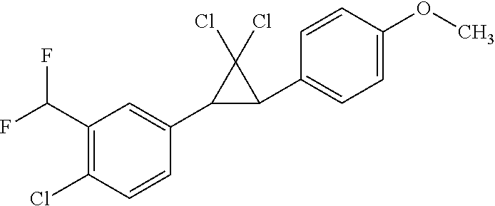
FC(C1=C(Cl)C=CC(C2C(C3=CC=C(OC)C=C3)C2(Cl)Cl)=C1)F
